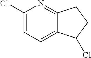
C1(Cl)=CC=C2C(=N1)CCC2Cl
